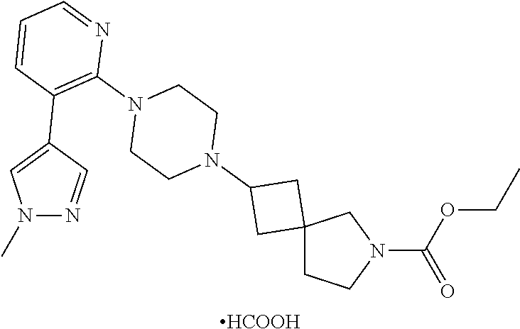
C12(CCN(C(=O)OCC)C1)CC(N1CCN(C3=C(C4=CN(C)N=C4)C=CC=N3)CC1)C2.[HCOOH]
